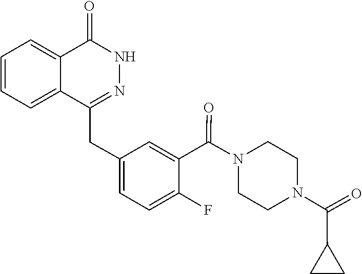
C(C1CC1)(N1CCN(C(C2=CC(CC3=NNC(=O)C4=CC=CC=C34)=CC=C2F)=O)CC1)=O
